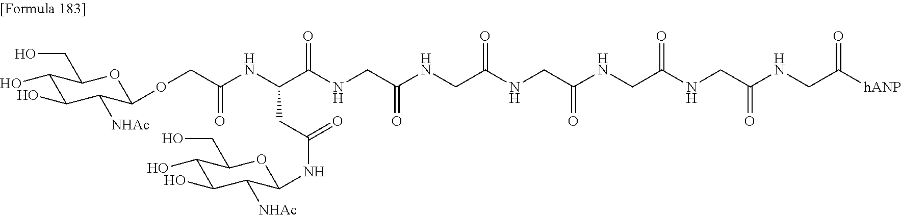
O(CC(NC(C(NCC(NCC(NCC(NCC(NCC(NCC([hANP])=O)=O)=O)=O)=O)=O)=O)CC(NC1C([NHAc])C(O)C(O)C(CO)O1)=O)=O)C1C([NHAc])C(O)C(O)C(CO)O1
